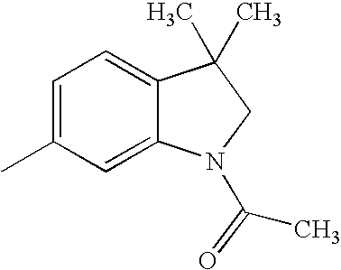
C1=C(C)C=C2C(=C1)C(C)(C)CN2C(C)=O
